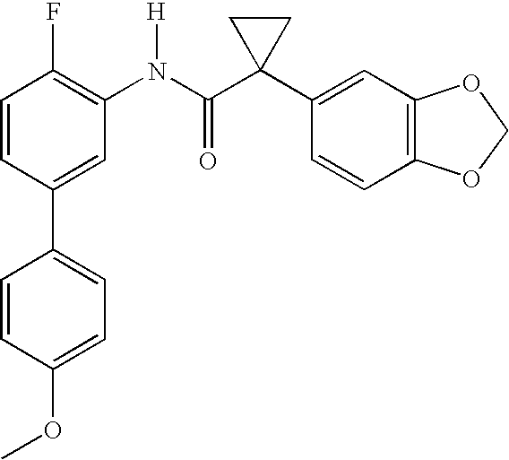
C1(N(C(C2(C3=CC4=C(C=C3)OCO4)CC2)=O)[H])=C(F)C=CC(C2=CC=C(OC)C=C2)=C1
